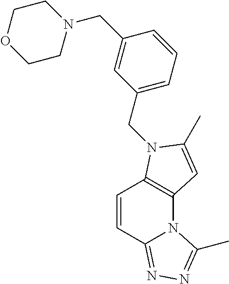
C1=CC2=NN=C(C)N2C2=C1N(CC1=CC=CC(CN3CCOCC3)=C1)C(C)=C2
